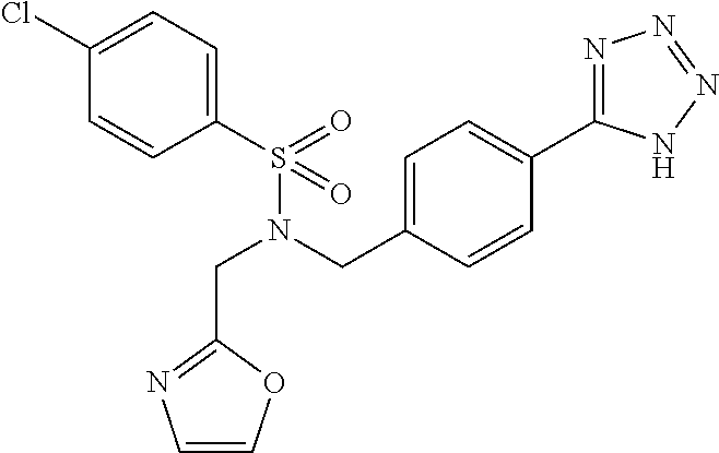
C(N(CC1=CC=C(C2=NN=NN2)C=C1)S(C1=CC=C(Cl)C=C1)(=O)=O)C1=NC=CO1
